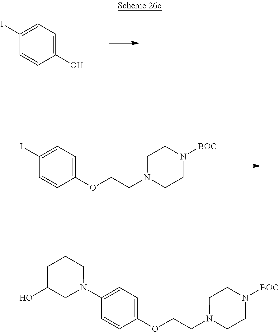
C1=CC(O)=CC=C1I.C1=CC(OCCN2CCN([BOC])CC2)=CC=C1I.C1=CC(OCCN2CCN([BOC])CC2)=CC=C1N1CCCC(O)C1
